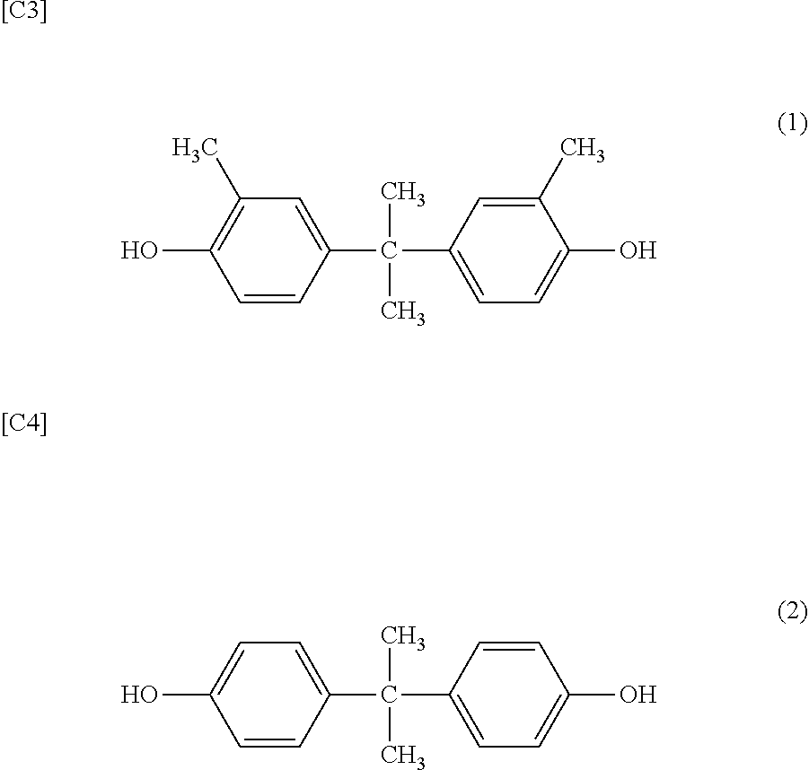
[[C3]].C1=CC(C(C)(C2=CC=C(O)C(C)=C2)C)=CC(C)=C1O.[[C4]].C1=CC(C(C)(C2=CC=C(O)C=C2)C)=CC=C1O
